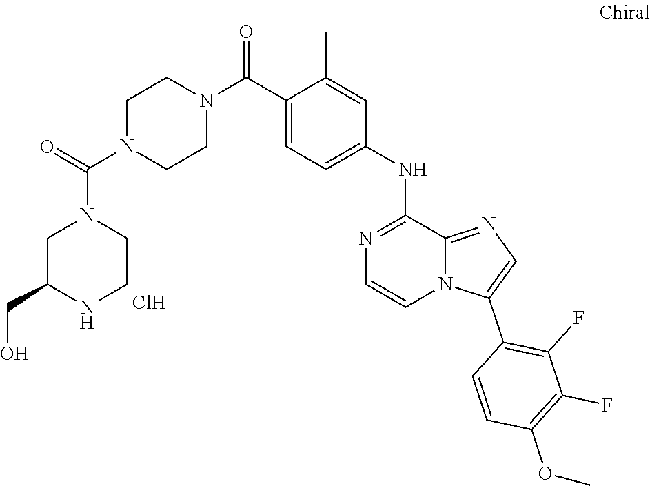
C1(C(N2CCN(C(=O)N3CC(CO)NCC3)CC2)=O)=CC=C(NC2=NC=CN3C2=NC=C3C2=C(F)C(F)=C(OC)C=C2)C=C1C.Cl
